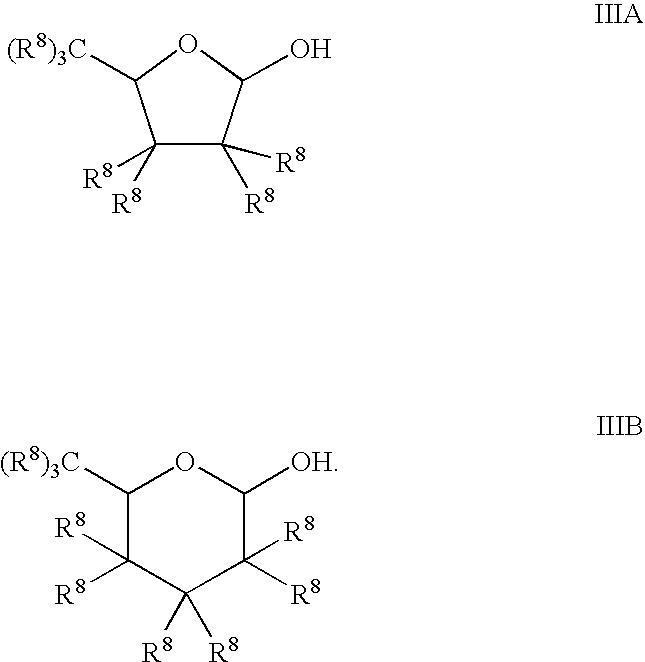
C1([R8])([R8])C([R8])([R8])C(O)OC1[(R8)3C].C1([(R8)3C])C([R8])([R8])C([R8])([R8])C([R8])([R8])C([OH])O1
